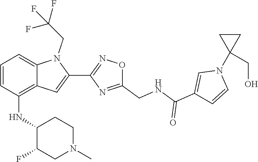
N1(C2(CO)CC2)C=CC(C(=O)NCC2=NC(C3=CC4=C(NC5C(F)CN(C)CC5)C=CC=C4N3CC(F)(F)F)=NO2)=C1
